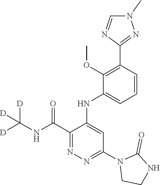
C1(C(NC([D])([D])[D])=O)=NN=C(N2CCNC2=O)C=C1NC1=CC=CC(C2=NN(C)C=N2)=C1OC
